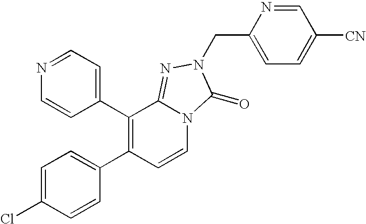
C1=CC(C2=C(C3=CC=C(Cl)C=C3)C=CN3C2=NN(CC2=CC=C([CN])C=N2)C3=O)=CC=N1
